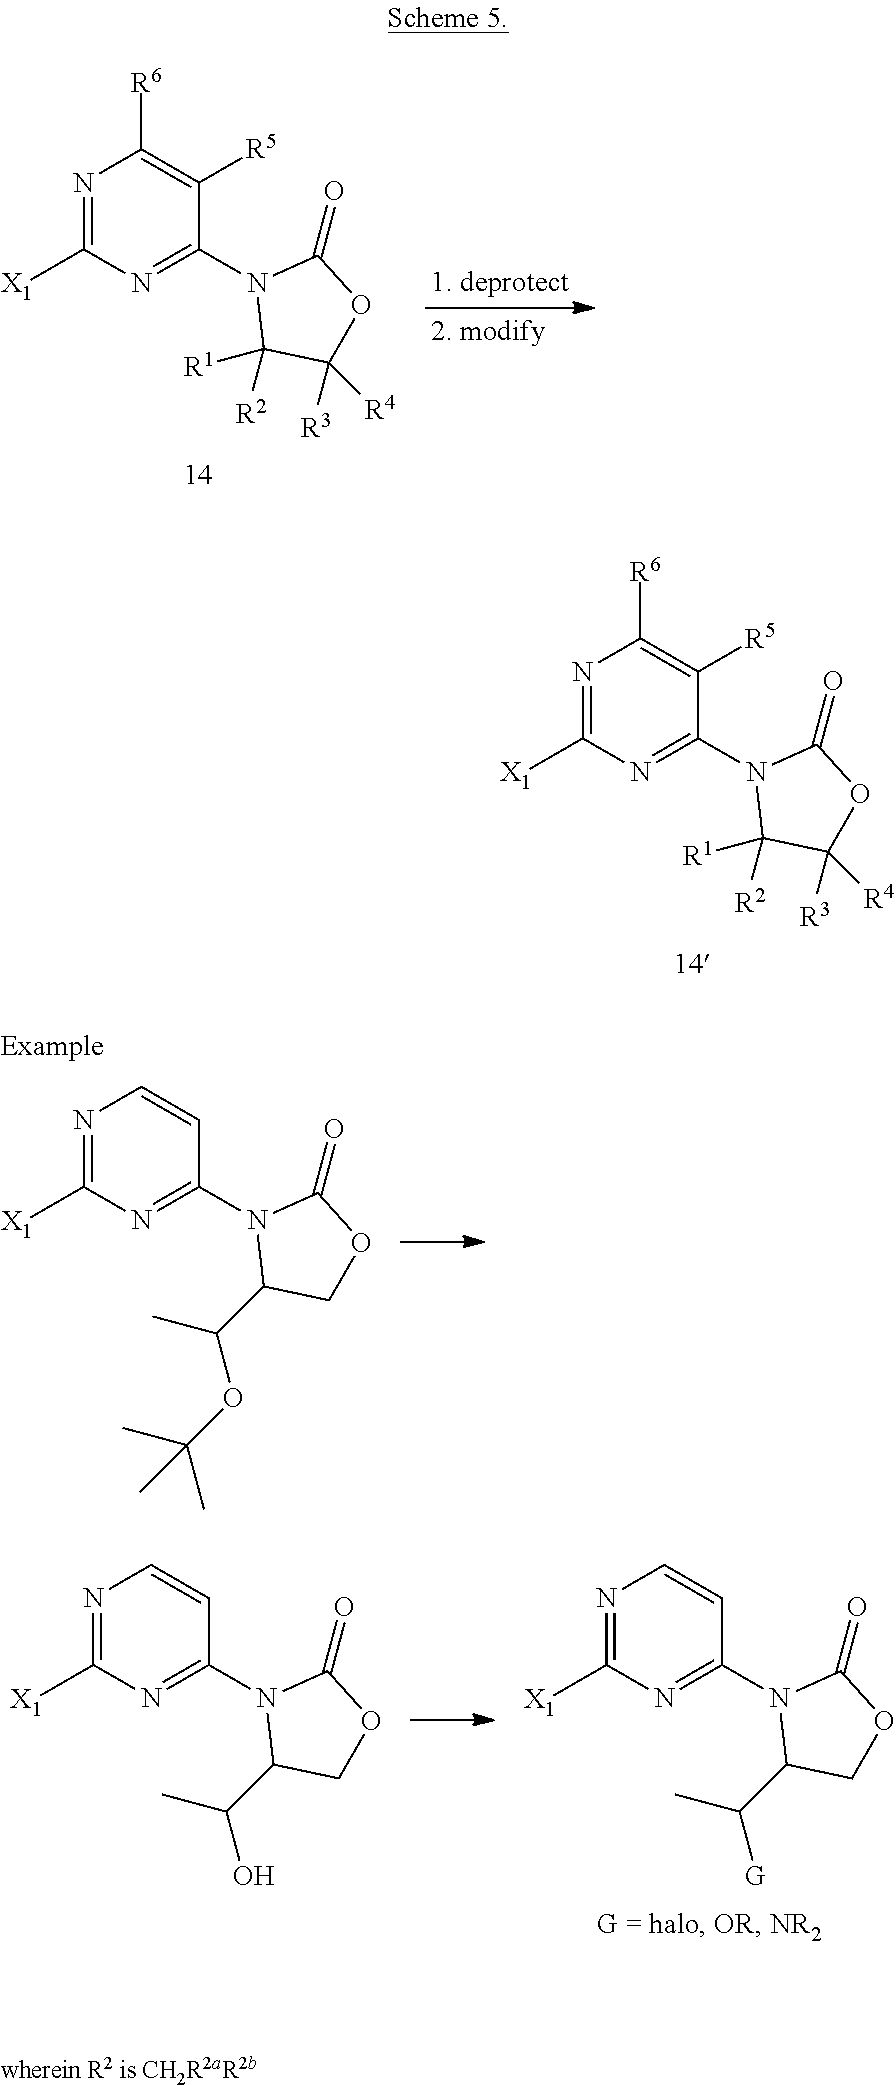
N1=C([X1])N=C(N2C([R1])([R2])C([R3])([R4])OC2=O)C([R5])=C1[R6].N1=C([X1])N=C(N2C([R1])([R2])C([R3])([R4])OC2=O)C([R5])=C1[R6].N1=C([X1])N=C(N2C(C(C)OC(C)(C)C)COC2=O)C=C1.N1=C([X1])N=C(N2C(C(C)O)COC2=O)C=C1.N1=C([X1])N=C(N2C(C(C)[G])COC2=O)C=C1
